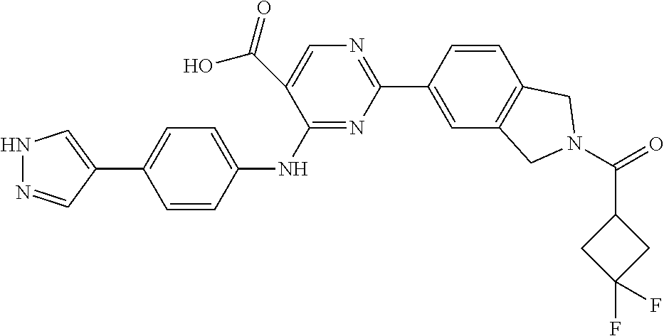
N1N=CC(C2=CC=C(NC3=NC(C4=CC5=C(C=C4)CN(C(=O)C4CC(F)(F)C4)C5)=NC=C3C(O)=O)C=C2)=C1
